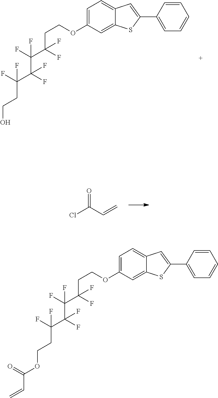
C1=C(OCCC(C(F)(F)C(F)(C(F)(F)CCO)F)(F)F)C=C2C(=C1)C=C(C1=CC=CC=C1)S2.O=C(Cl)C=C.C1=C(OCCC(C(F)(F)C(F)(C(F)(F)CCOC(=O)C=C)F)(F)F)C=C2C(=C1)C=C(C1=CC=CC=C1)S2
